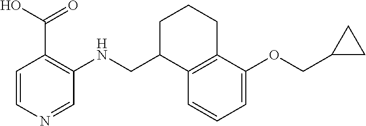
C1=CN=CC(NCC2C3=C(CCC2)C(OCC2CC2)=CC=C3)=C1C(=O)O
